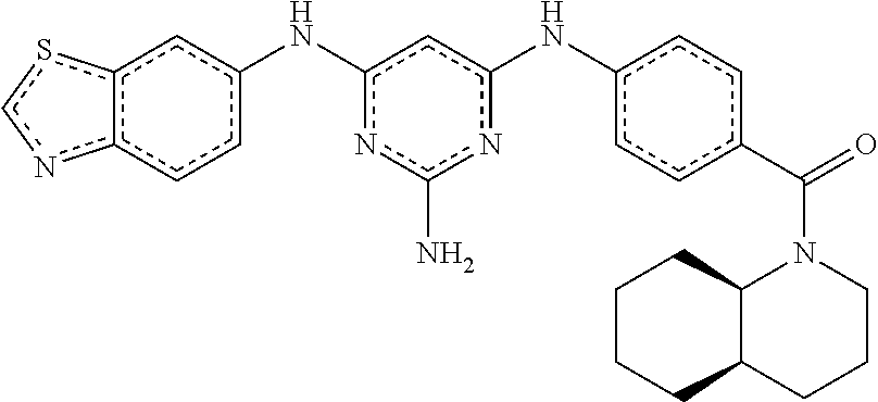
c12c(scn1)cc(Nc1nc(N)nc(Nc3ccc(C(=O)N4C5C(CCC4)CCCC5)cc3)c1)cc2
